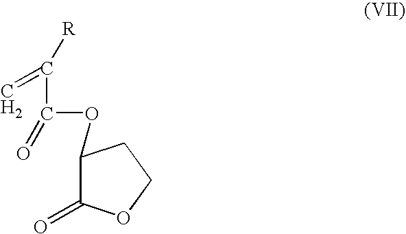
C1(OC(C([R])=C)=O)C(=O)OCC1
